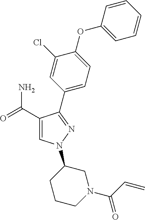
C1(C(=O)N)=CN(C2CCCN(C(C=C)=O)C2)N=C1C1=CC=C(OC2=CC=CC=C2)C(Cl)=C1
